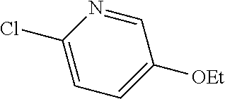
C1=NC(Cl)=CC=C1[OEt]
